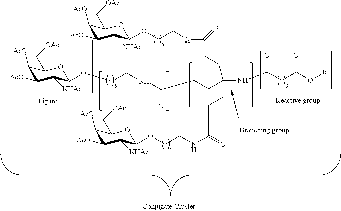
C1([AcO])C([AcO])C([NHAc])C(OCCNC(=O)CCC(CCC(NCCOC2C([NHAc])C([AcO])C([AcO])C(C[OAc])O2)=O)(NC(CC(=O)O[R])=O)CCC(NCCOC2C([NHAc])C([AcO])C([AcO])C(C[OAc])O2)=O)OC1C[OAc]
